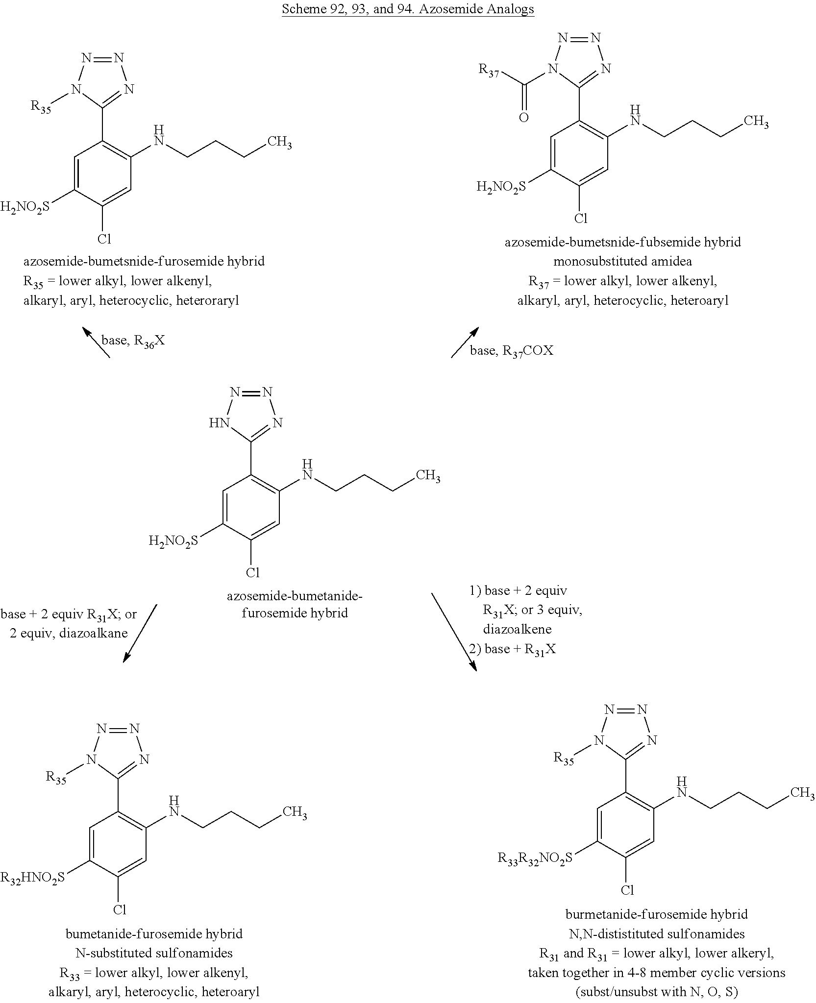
C1=C([H2NO2S])C(Cl)=CC(NCCCC)=C1C1=NN=NN1C([R37])=O.C1=C([H2NO2S])C(Cl)=CC(NCCCC)=C1C1=NN=NN1[R35].C1=C([H2NO2S])C(Cl)=CC(NCCCC)=C1C1=NN=NN1.C1=C([R32HNO2S])C(Cl)=CC(NCCCC)=C1C1=NN=NN1[R35].C1=C([R33R32NO2S])C(Cl)=CC(NCCCC)=C1C1=NN=NN1[R35]
